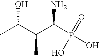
CC(O)C(C)C(N)P(O)(=O)O
